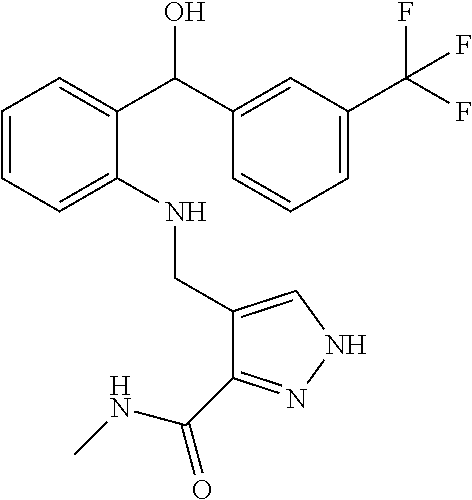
C1=CC=C(NCC2=CNN=C2C(=O)NC)C(C(C2=CC(C(F)(F)F)=CC=C2)O)=C1
